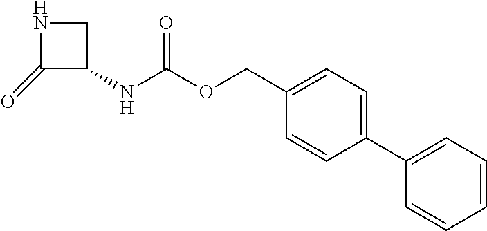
C1(=O)C(NC(OCC2=CC=C(C3=CC=CC=C3)C=C2)=O)CN1
